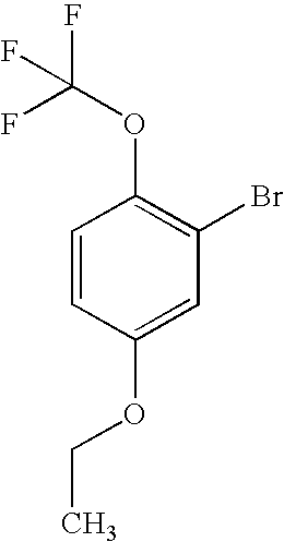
C1=CC(OCC)=CC(Br)=C1OC(F)(F)F
